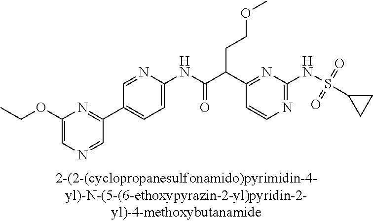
C1(NC(=O)C(C2=NC(NS(C3CC3)(=O)=O)=NC=C2)CCOC)=CC=C(C2=NC(OCC)=CN=C2)C=N1
